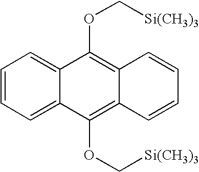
C1=CC=C2C(=C1)C(OC[Si(CH3)3])=C1C(=C2OC[Si(CH3)3])C=CC=C1
